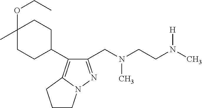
C1(CN(CCN(C)[H])C)=NN2C(=C1C1CCC(C)(OCC)CC1)CCC2
